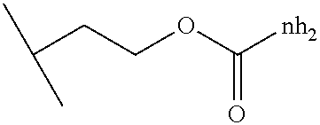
CC(C)CCOC([nh2])=O
